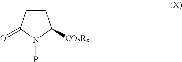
C1CC(=O)N(P)C1[CO2R8]
